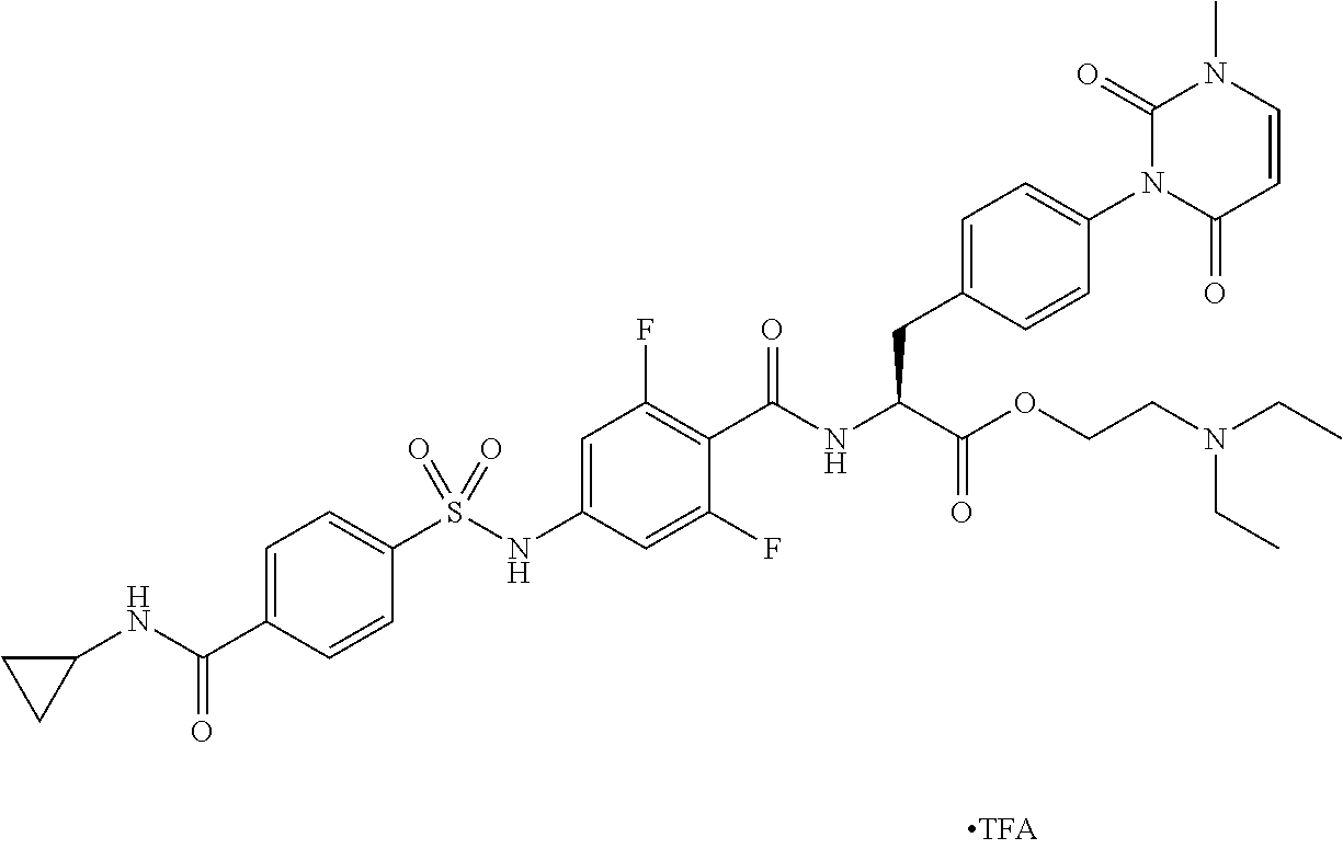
C1=CC(=O)N(C2=CC=C(CC(C(=O)OCCN(CC)CC)NC(=O)C3=C(F)C=C(NS(C4=CC=C(C(NC5CC5)=O)C=C4)(=O)=O)C=C3F)C=C2)C(=O)N1C
